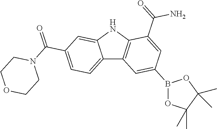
C12=CC=C(C(N3CCOCC3)=O)C=C1NC1=C2C=C(B2OC(C)(C)C(C)(C)O2)C=C1C(=O)N
